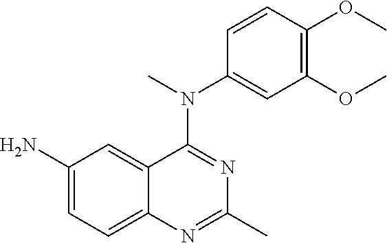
C1(N)=CC=C2C(=C1)C(N(C)C1=CC(OC)=C(OC)C=C1)=NC(C)=N2
